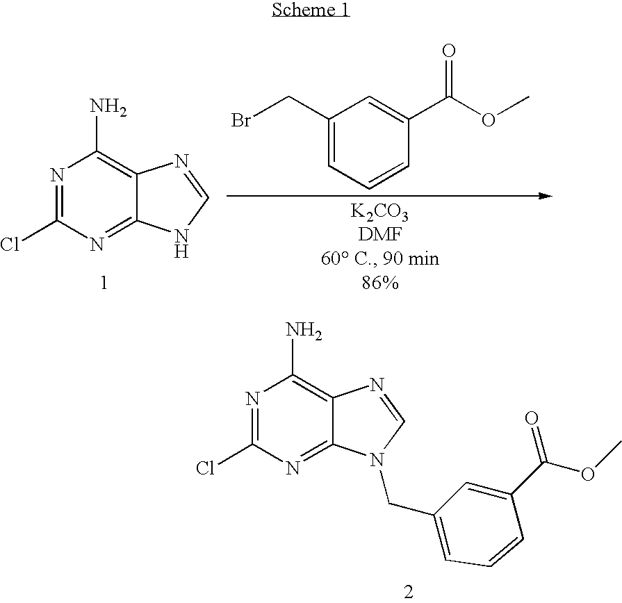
N1=C(Cl)N=C2C(=C1N)N=CN2.C1(CBr)=CC=CC(C(OC)=O)=C1.N1=C(Cl)N=C2C(=C1N)N=CN2CC1=CC=CC(C(=O)OC)=C1
